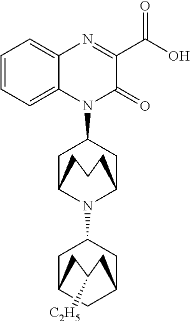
C1C2N(C3CC4CC(C3)CC([C2H5])C4)C(CC1N1C(=O)C(C(O)=O)=NC3=CC=CC=C13)CCC2
